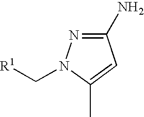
C1(N)=NN(C[R1])C(C)=C1
